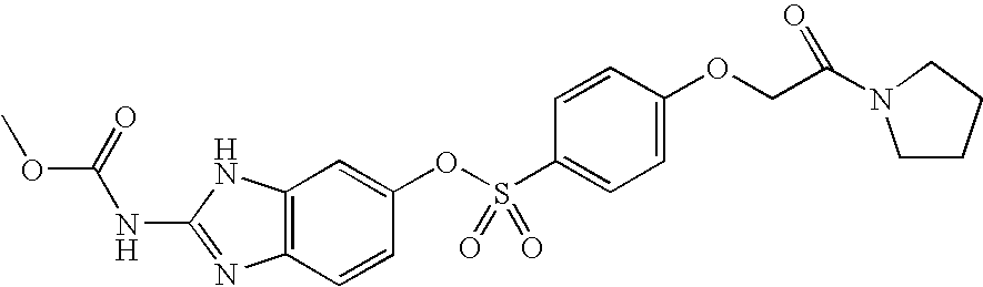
COC(NC1=NC2=C(N1)C=C(OS(C1=CC=C(OCC(N3CCCC3)=O)C=C1)(=O)=O)C=C2)=O
